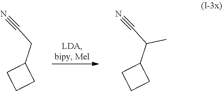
C1(CC#N)CCC1.C1(C(C#N)C)CCC1
